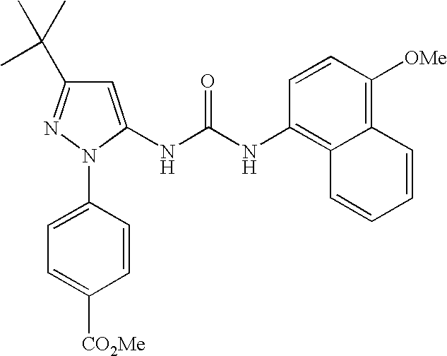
C1(C(C)(C)C)=NN(C2=CC=C([CO2Me])C=C2)C(NC(NC2=C3C(=C([OMe])C=C2)C=CC=C3)=O)=C1
